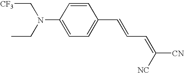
C1(N(C[CF3])CC)=CC=C(C=CC=C([NC])[CN])C=C1
